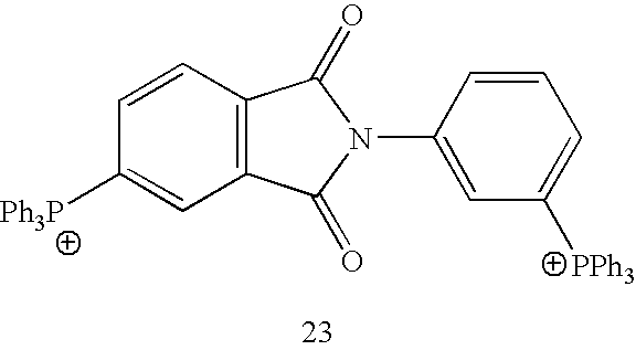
[Ph3P]C1=CC2=C(C=C1)C(=O)N(C1=CC([PPh3])=CC=C1)C2=O
